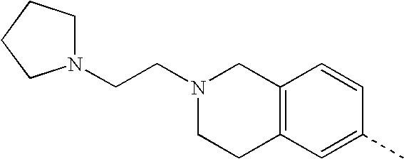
C12=C(C=C(C)C=C1)CCN(CCN1CCCC1)C2
